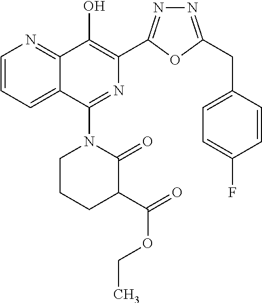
C1=CC=C2C(=N1)C(O)=C(C1=NN=C(CC3=CC=C(F)C=C3)O1)N=C2N1CCCC(C(=O)OCC)C1=O
